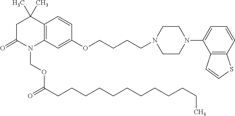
C1C(=O)N(COC(CCCCCCCCCCCC)=O)C2=C(C1(C)C)C=CC(OCCCCN1CCN(C3=CC=CC4=C3C=CS4)CC1)=C2
